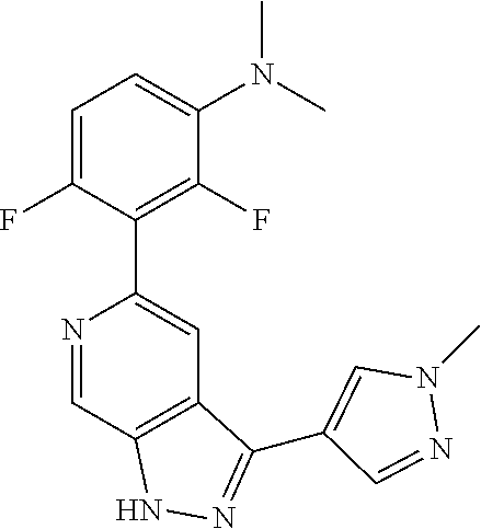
N1=CC2=C(C=C1C1=C(F)C(N(C)C)=CC=C1F)C(C1=CN(C)N=C1)=NN2
